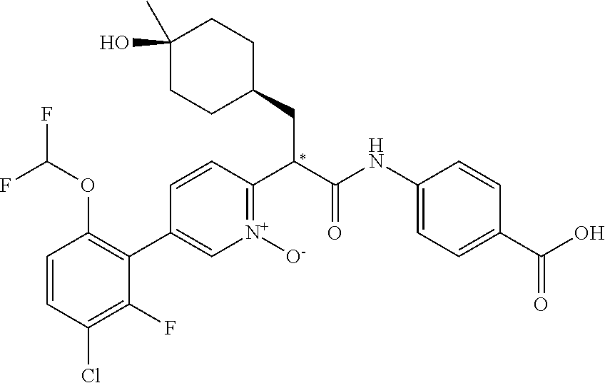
C1=CC(Cl)=C(F)C(C2=C[N+]([O-])=C(C(CC3CCC(O)(C)CC3)C(=O)NC3=CC=C(C(=O)O)C=C3)C=C2)=C1OC(F)F
